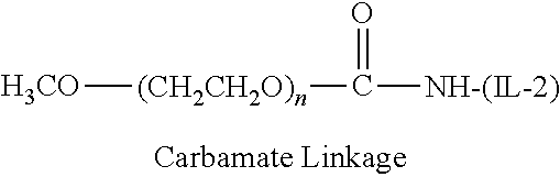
[H3CO][(CH2CH2O)n]C(=O)[NH-(IL-2)]
